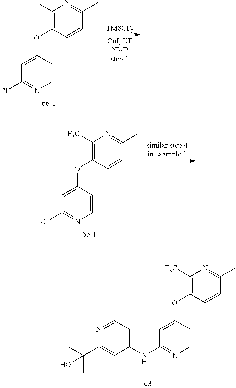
C1([F3C])=C(OC2=CC(NC3=CC=NC(C(C)(C)O)=C3)=NC=C2)C=CC(C)=N1.C1(I)=C(OC2=CC(Cl)=NC=C2)C=CC(C)=N1.[TMSCF3].C1([F3C])=C(OC2=CC(Cl)=NC=C2)C=CC(C)=N1
